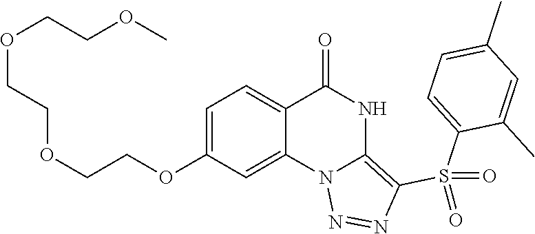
C1(OCCOCCOCCOC)=CC=C2C(=C1)N1C(=C(S(C3=CC=C(C)C=C3C)(=O)=O)N=N1)NC2=O
